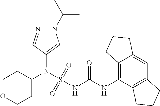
C1(N(S(NC(NC2=C3C(=CC4=C2CCC4)CCC3)=O)(=O)=O)C2CCOCC2)=CN(C(C)C)N=C1
